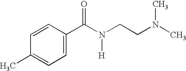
C1=CC(C)=CC=C1C(N(CCN(C)C)[H])=O
